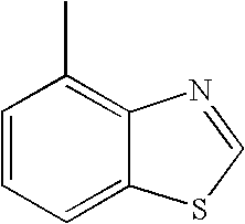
C1=CC=C2C(=C1C)N=CS2
